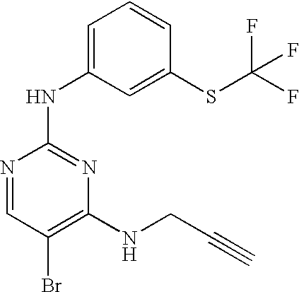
N1=CC(Br)=C(NCC#C)N=C1NC1=CC=CC(SC(F)(F)F)=C1
